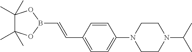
C(B1OC(C)(C)C(C)(C)O1)=CC1=CC=C(N2CCN(C(C)C)CC2)C=C1
